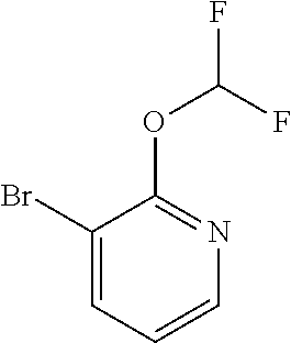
BrC1=CC=CN=C1OC(F)F
